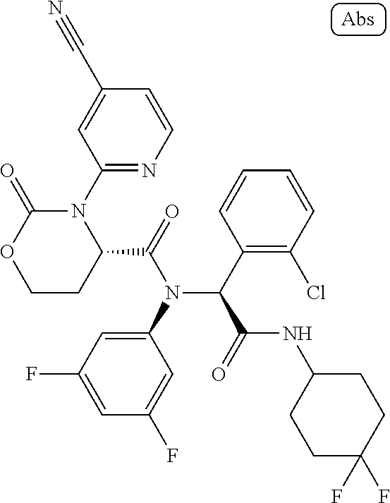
C1CC(C(=O)N(C2=CC(F)=CC(F)=C2)C(C2=C(Cl)C=CC=C2)C(=O)NC2CCC(F)(F)CC2)N(C2=NC=CC(C#N)=C2)C(=O)O1
